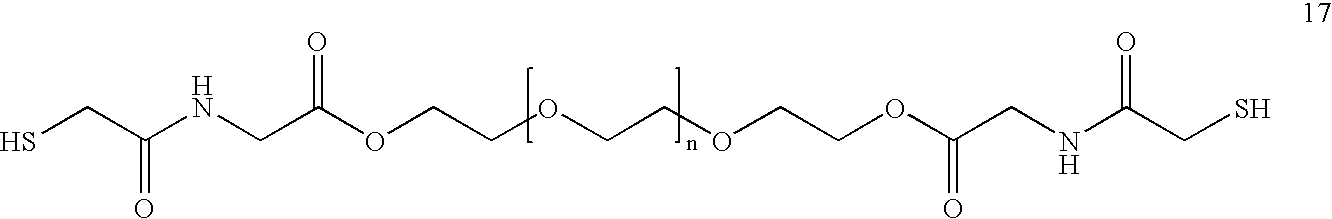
SCC(NCC(OCCOCCOCCOC(CNC(CS)=O)=O)=O)=O
